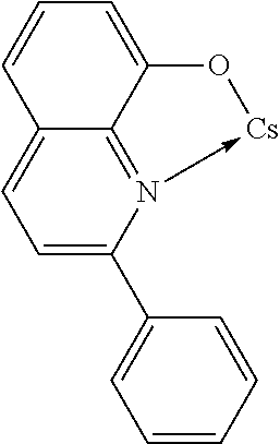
C1=C(C2=CC=CC=C2)N2->[Cs]OC3=CC=CC(=C1)C=23
